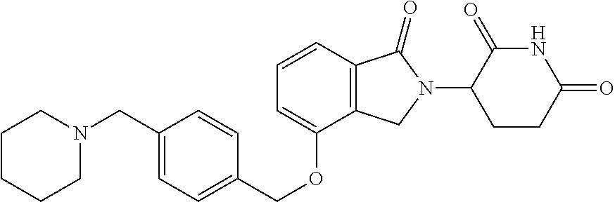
C1CN(CC2=CC=C(COC3=CC=CC4=C3CN(C3CCC(=O)NC3=O)C4=O)C=C2)CCC1
